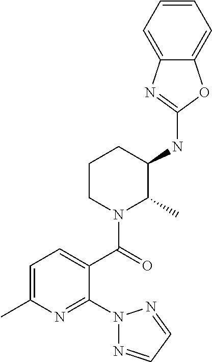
C1(NC2C(C)N(C(=O)C3=CC=C(C)N=C3N3N=CC=N3)CCC2)=NC2=CC=CC=C2O1
